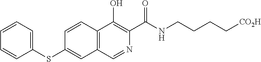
C1=C(SC2=CC3=C(C=C2)C(O)=C(C(NCCCC[CO2H])=O)N=C3)C=CC=C1
